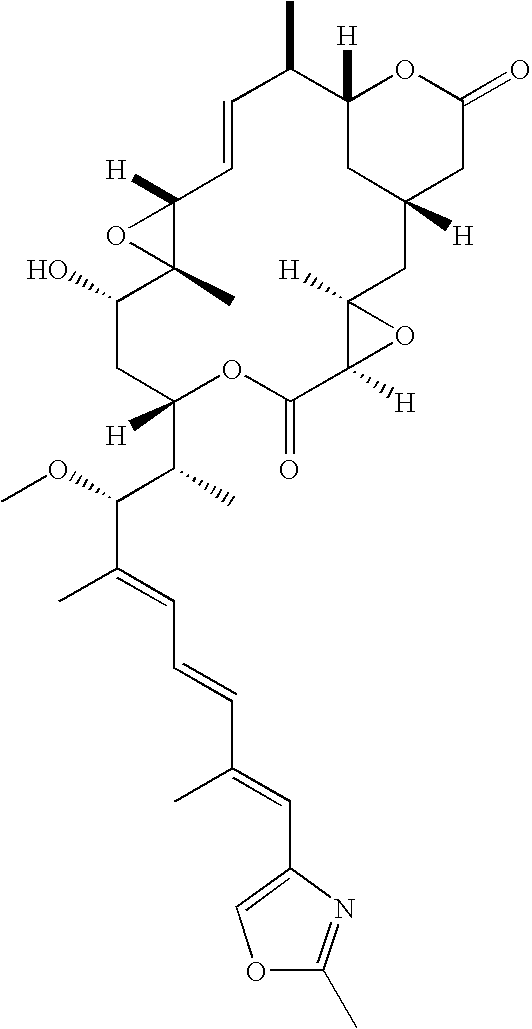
O1C(C)=NC(C=C(C=CC=C(C(OC)C(C)C2([H])CC(O)C3(C)C([H])(O3)C=CC(C)C3([H])OC(=O)CC([H])(CC4([H])C([H])(C(=O)O2)O4)C3)C)C)=C1
